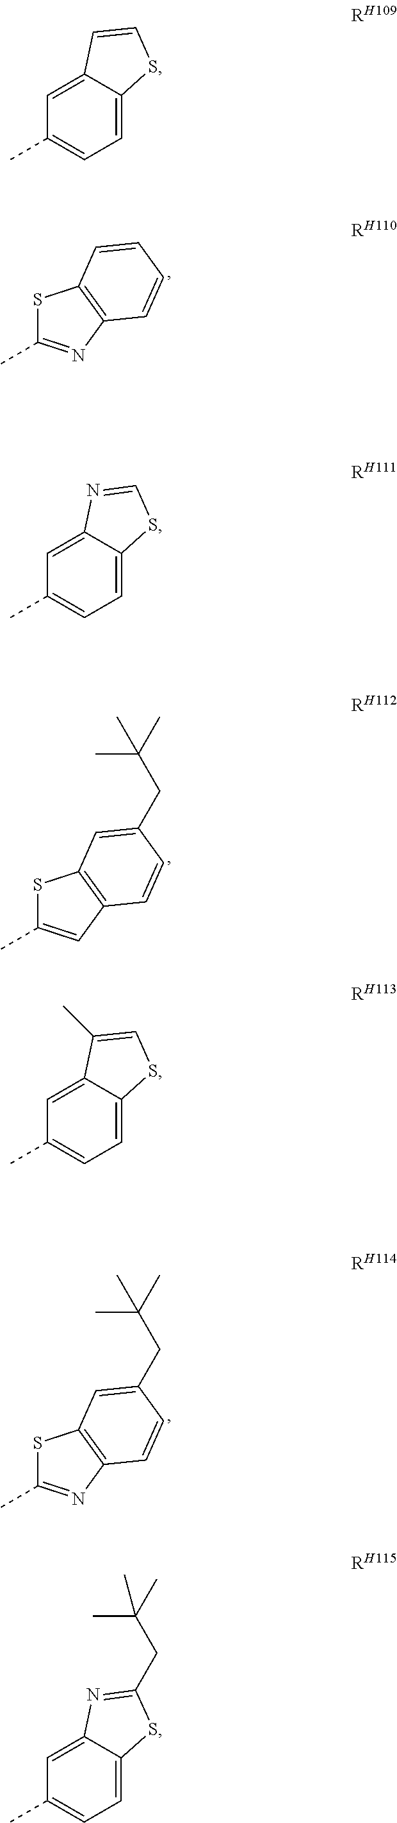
S1C(C)=NC2=C1C=CC=C2.S1C(C)=CC2=C1C=C(CC(C)(C)C)C=C2.S1C(C)=NC2=C1C=C(CC(C)(C)C)C=C2.C1=C2C(=CC(C)=C1)C=CS2.C1=C2C(=CC(C)=C1)N=CS2.C1=C2C(=CC(C)=C1)C(C)=CS2.C1=C2C(=CC(C)=C1)N=C(CC(C)(C)C)S2
